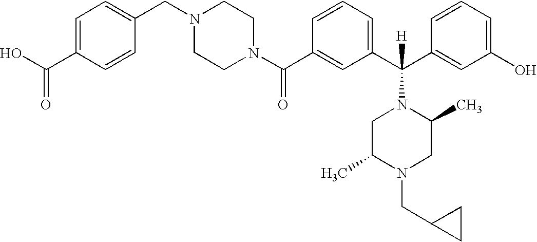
C1(C(N2CCN(CC3=CC=C(C(O)=O)C=C3)CC2)=O)=CC(C(C2=CC(O)=CC=C2)([H])N2CC(C)N(CC3CC3)CC2C)=CC=C1
